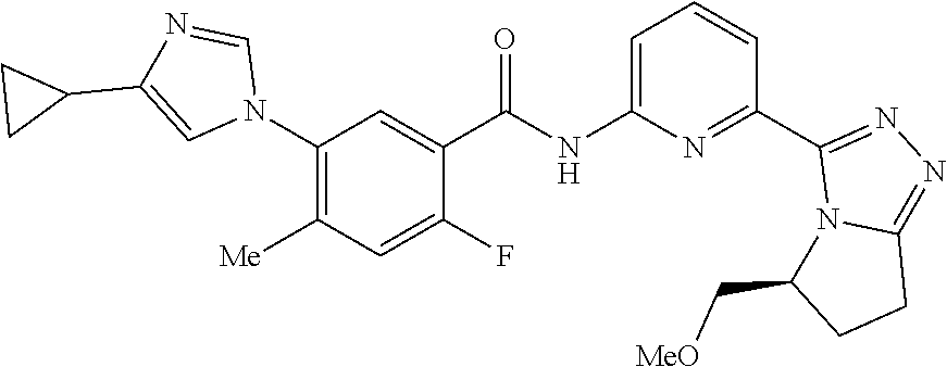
C1(N2C=NC(C3CC3)=C2)=C([Me])C=C(F)C(C(NC2=CC=CC(C3=NN=C4N3C(C[MeO])CC4)=N2)=O)=C1
